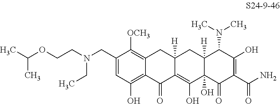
C1=C(CN(CCOC(C)C)CC)C([OCH3])=C2C(=C1O)C(=O)C1=C(O)C3(O)C([H])(CC1([H])C2)C(N(C)C)C(O)=C(C(N)=O)C3=O
